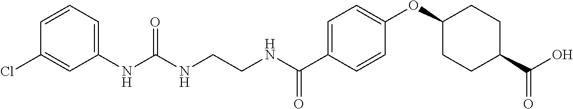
N(C(NCCNC(C1=CC=C(OC2CCC(C(O)=O)CC2)C=C1)=O)=O)C1=CC=CC(Cl)=C1
